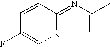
C1=CC(F)=CN2C1=NC(C)=C2
